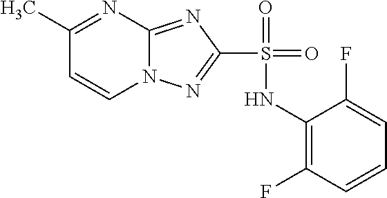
C1(C)=NC2=NC(S(=O)(NC3=C(F)C=CC=C3F)=O)=NN2C=C1
